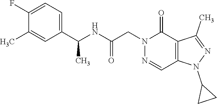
C1(F)=CC=C(C(NC(CN2C(=O)C3=C(C=N2)N(C2CC2)N=C3C)=O)C)C=C1C
